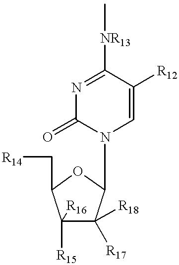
N1=C([NR13]C)C([R12])=CN(C2C([R17])([R18])C([R15])([R16])C(C[R14])O2)C1=O
